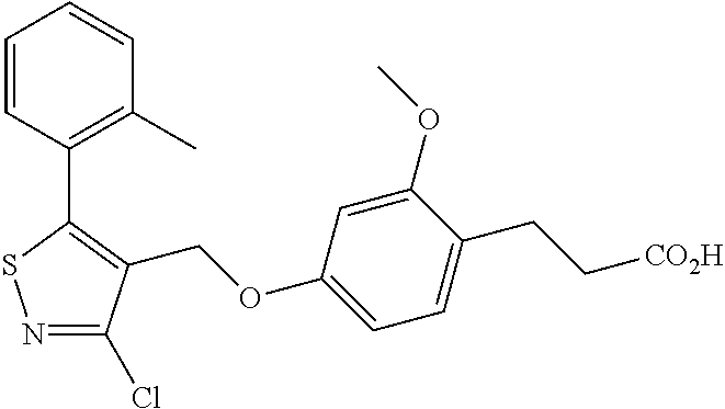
N1=C(Cl)C(COC2=CC=C(CC[CO2H])C(OC)=C2)=C(C2=C(C)C=CC=C2)S1
